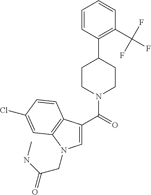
C1(C(=O)N2CCC(C3=C(C(F)(F)F)C=CC=C3)CC2)=CN(CC(NC)=O)C2=C1C=CC(Cl)=C2
